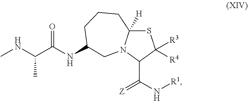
CNC(C(NC1CCCC2([H])SC([R3])([R4])C(C(=[Z])N[R1])N2C1)=O)C
